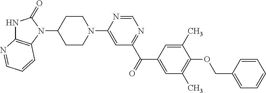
C1CN(C2=CC(C(=O)C3=CC(C)=C(OCC4=CC=CC=C4)C(C)=C3)=NC=N2)CCC1N1C(=O)NC2=C1C=CC=N2
